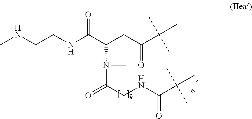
CNCCNC(C(CC(C(C)(C)C)=O)N(C(CNC(C(C)(C)C)=O)=O)C)=O
